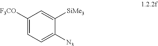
C1([F3CO])=CC=C([N3])C([SiMe3])=C1
